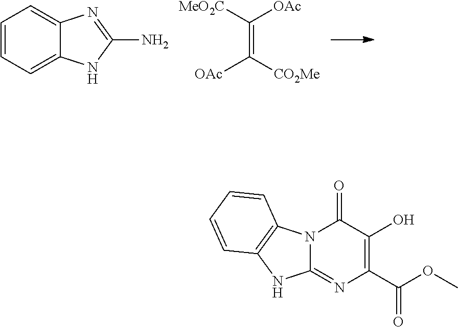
C1=CC=C2C(=C1)N=C(N)N2.[OAc]C(=C([MeO2C])[OAc])[CO2Me].N12C(=NC(C(OC)=O)=C(O)C1=O)NC1=C2C=CC=C1
